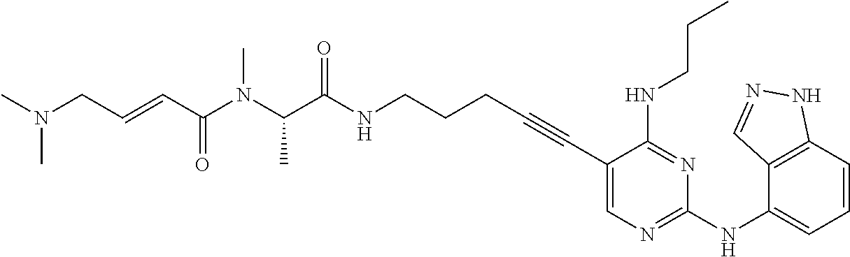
C(NCCCC#CC1=CN=C(NC2=CC=CC3=C2C=NN3)N=C1NCCC)(=O)C(N(C(C=CCN(C)C)=O)C)C
